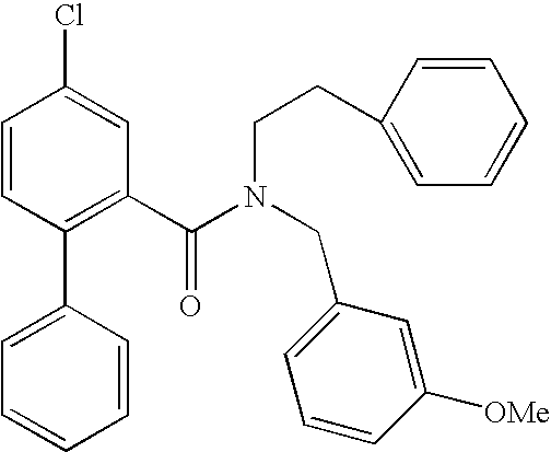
C1(C2=CC=CC=C2)=C(C(N(CCC2=CC=CC=C2)CC2=CC=CC([OMe])=C2)=O)C=C(Cl)C=C1
